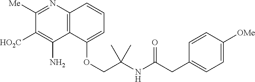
C12=C(N=C([Me])C([HO2C])=C1N)C=CC=C2OCC(NC(CC1=CC=C([OMe])C=C1)=O)(C)C
